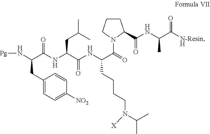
N(C(CC1=CC=C([NO2])C=C1)C(=O)NC(C(=O)NC(C(N1C(C(NC(C([N-ResinH])=O)C)=O)CCC1)=O)CCCCN([X])C(C)C)CC(C)C)[Pg]
